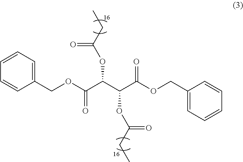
C1(COC(C(C(C(OCC2=CC=CC=C2)=O)OC(CC)=O)OC(CC)=O)=O)=CC=CC=C1
